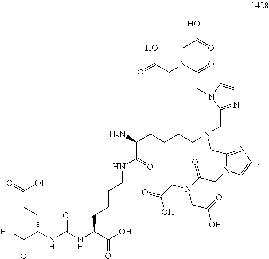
OC(C(NC(NC(C(O)=O)CCCCNC(=O)C(CCCCN(CC1=NC=CN1CC(N(CC(=O)O)CC(=O)O)=O)CC1=NC=CN1CC(N(CC(=O)O)CC(O)=O)=O)N)=O)CCC(O)=O)=O
